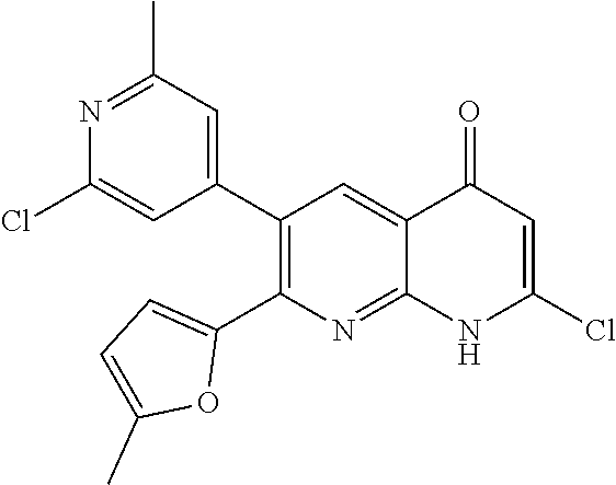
N1=C(C)C=C(C2=C(C3=CC=C(C)O3)N=C3C(=C2)C(=O)C=C(Cl)N3)C=C1Cl
